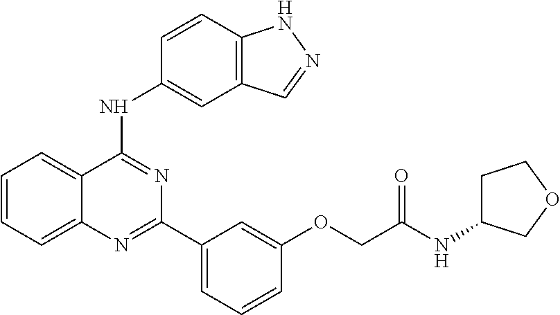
C1=CC=C2C(=C1)C(NC1=CC3=C(C=C1)NN=C3)=NC(C1=CC=CC(OCC(NC3CCOC3)=O)=C1)=N2
